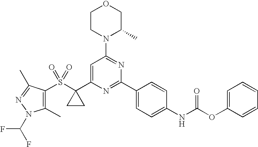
C1(C)=C(S(C2(C3=CC(N4C(C)COCC4)=NC(C4=CC=C(NC(OC5=CC=CC=C5)=O)C=C4)=N3)CC2)(=O)=O)C(C)=NN1C(F)F
